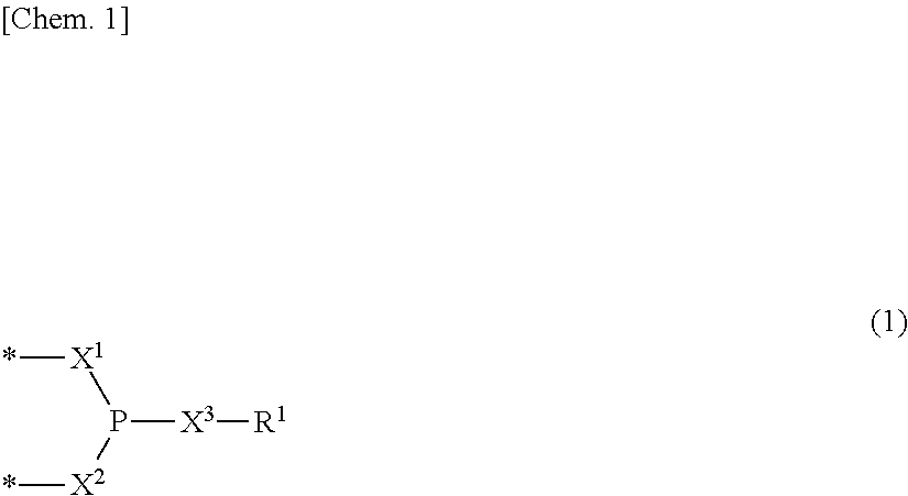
P([X3][R1])([X2]*)[X1]*
